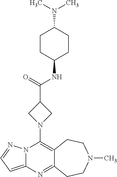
N12C(=CC=N1)N=C1C(=C2N2CC(C(=O)NC3CCC(N(C)C)CC3)C2)CCN(C)CC1
